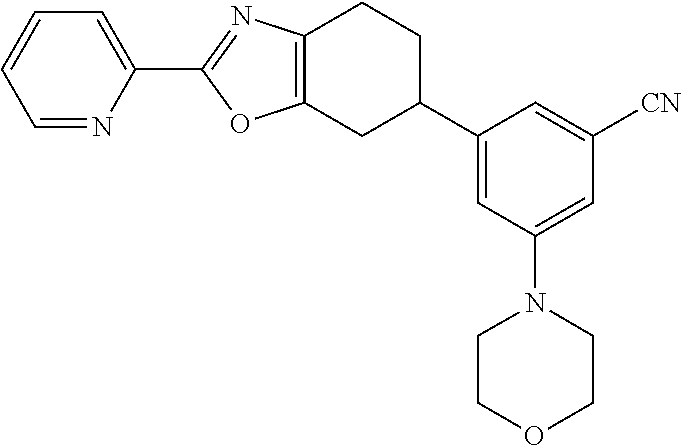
C1=NC(C2=NC3=C(O2)CC(C2=CC(N4CCOCC4)=CC([CN])=C2)CC3)=CC=C1
